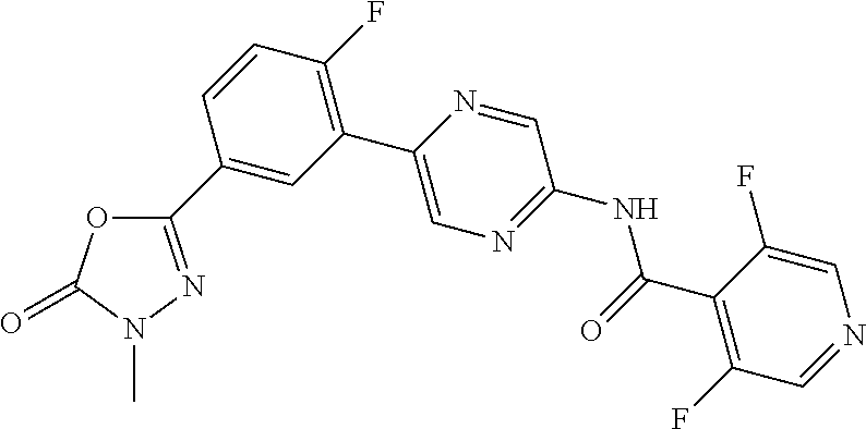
C1(C2=CC(C3=CN=C(NC(C4=C(F)C=NC=C4F)=O)C=N3)=C(F)C=C2)=NN(C)C(=O)O1
